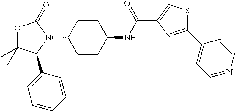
O1C(C)(C)C(C2=CC=CC=C2)N(C2CCC(NC(C3=CSC(C4=CC=NC=C4)=N3)=O)CC2)C1=O
